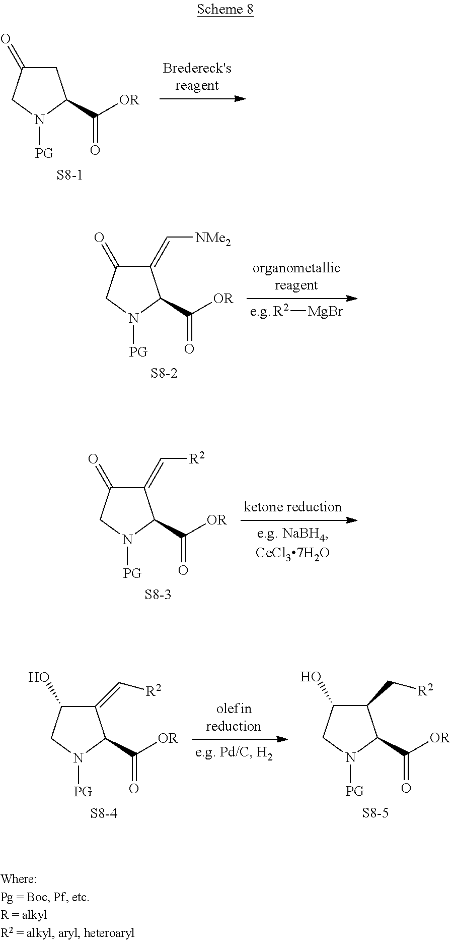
C1C(=O)CN([PG])C1C([OR])=O.[S8-1].[MgBr][R2].C1(=C[NMe2])C(=O)CN([PG])C1C([OR])=O.[S8-2].C1(=C[R2])C(O)CN([PG])C1C([OR])=O.[S8-4].C1(C[R2])C(O)CN([PG])C1C([OR])=O.[S8-5].C1(=C[R2])C(=O)CN([PG])C1C([OR])=O.[S8-3]
